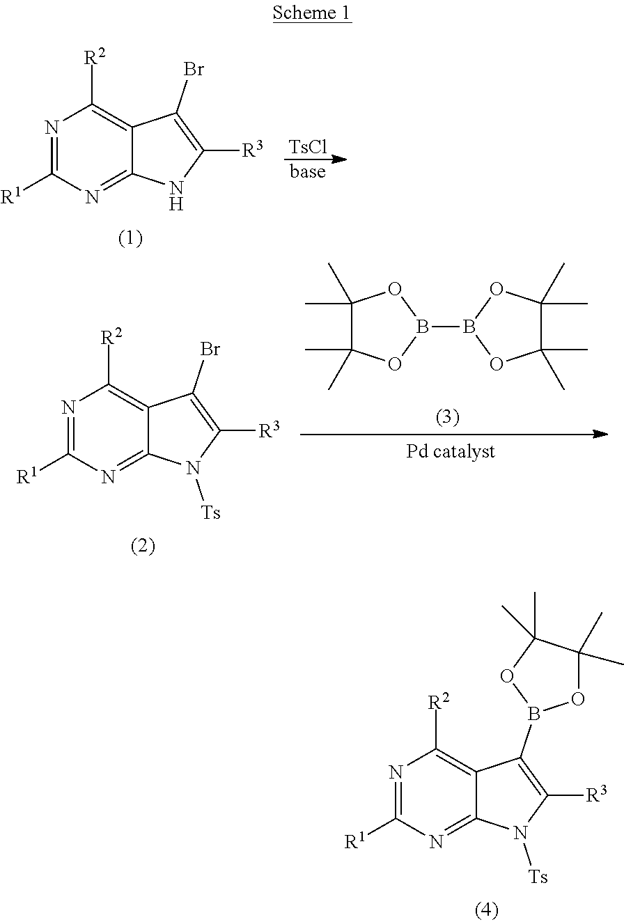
N1=C([R1])N=C2C(=C1[R2])C(B1OC(C)(C)C(C)(C)O1)=C([R3])N2[Ts].N1=C([R1])N=C2C(=C1[R2])C(Br)=C([R3])N2.[TsCl].[base].N1=C([R1])N=C2C(=C1[R2])C(Br)=C([R3])N2[Ts].B1(B2OC(C)(C)C(C)(C)O2)OC(C)(C)C(C)(C)O1
